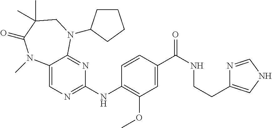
C1(NC2=C(OC)C=C(C(NCCC3=CNC=N3)=O)C=C2)=NC=C2C(=N1)N(C1CCCC1)CC(C)(C)C(=O)N2C
